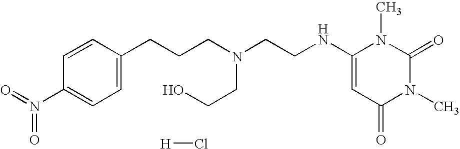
C1=CC(CCCN(CCNC2=CC(=O)N(C)C(=O)N2C)CCO)=CC=C1N(=O)=O.[H]Cl
